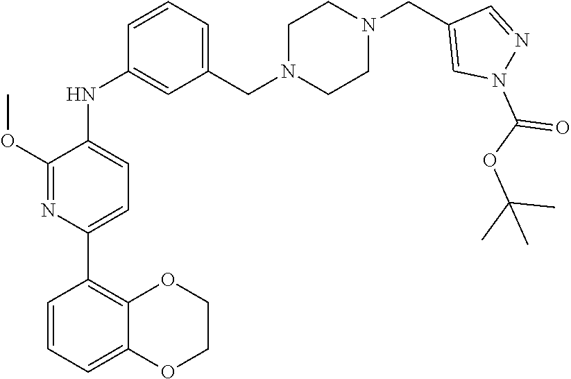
O(C(C)(C)C)C(=O)N1N=CC(CN2CCN(CC3=CC=CC(NC4=CC=C(C5=C6C(=CC=C5)OCCO6)N=C4OC)=C3)CC2)=C1
